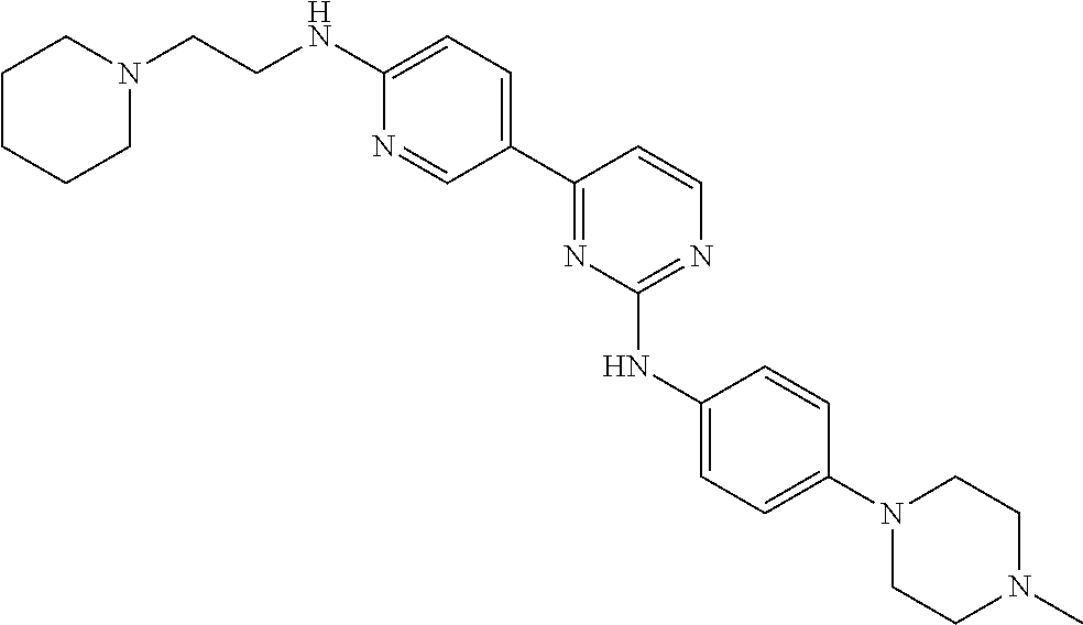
C1=C(NCCN2CCCCC2)N=CC(C2=NC(NC3=CC=C(N4CCN(C)CC4)C=C3)=NC=C2)=C1
